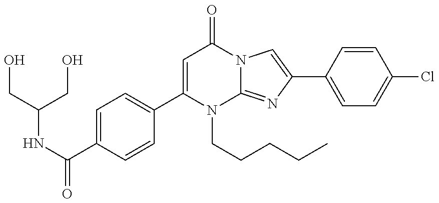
C1(C(NC(CO)CO)=O)=CC=C(C2=CC(=O)N3C(=NC(C4=CC=C(Cl)C=C4)=C3)N2CCCCC)C=C1
